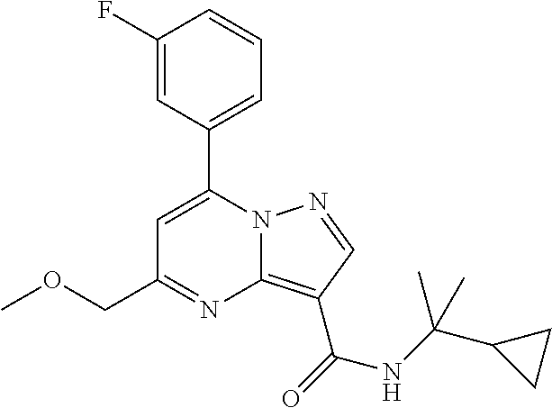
C(C1=NC2=C(C(=O)NC(C3CC3)(C)C)C=NN2C(C2=CC=CC(F)=C2)=C1)OC
